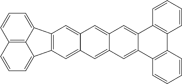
C1=C2C(=CC3=CC4=CC5=C(C6=CC=CC7=C6C5=CC=C7)C=C4C=C13)C1=C(C3=C2C=CC=C3)C=CC=C1
